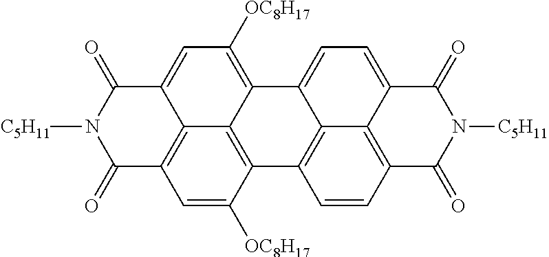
C1=C([OC8H17])C2=C3C4=C1C(=O)N([C5H11])C(=O)C4=CC([OC8H17])=C3C1=CC=C3C4=C(C=CC2=C14)C(=O)N([C5H11])C3=O
